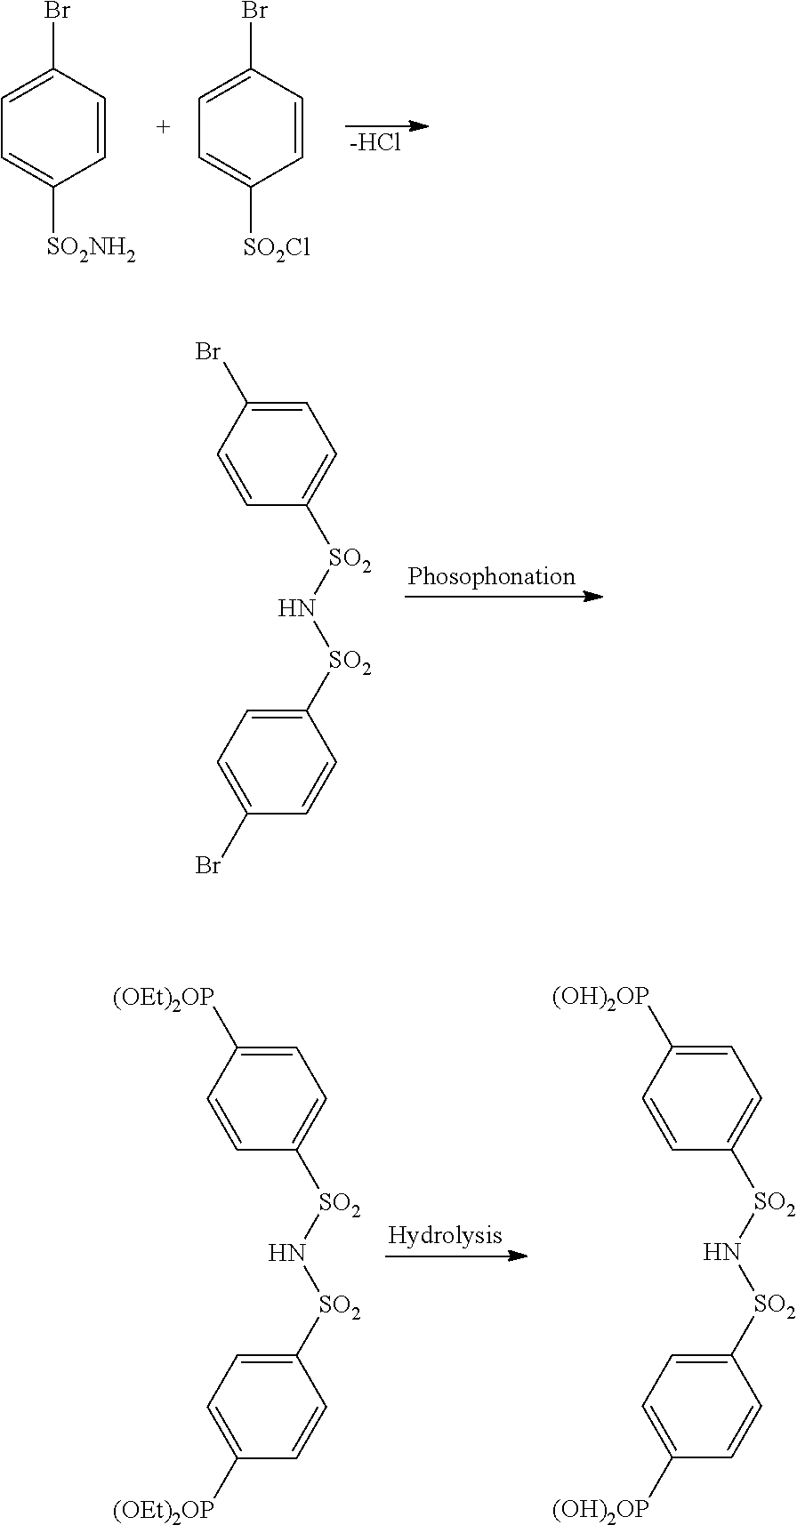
C1=CC(Br)=CC=C1[SO2NH2].C1=CC(Br)=CC=C1[SO2Cl].[-HCl].C1=CC(Br)=CC=C1[SO2]N[SO2]C1=CC=C(Br)C=C1.C1=CC([(OEt)2OP])=CC=C1[SO2]N[SO2]C1=CC=C([(OEt)2OP])C=C1.C1=CC([(OH)2OP])=CC=C1[SO2]N[SO2]C1=CC=C([(OH)2OP])C=C1
